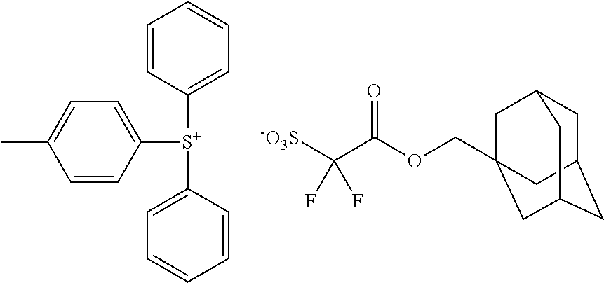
C1([S+](C2=CC=CC=C2)C2=CC=C(C)C=C2)=CC=CC=C1.[-O3S]C(C(OCC12CC3CC(CC(C1)C3)C2)=O)(F)F
